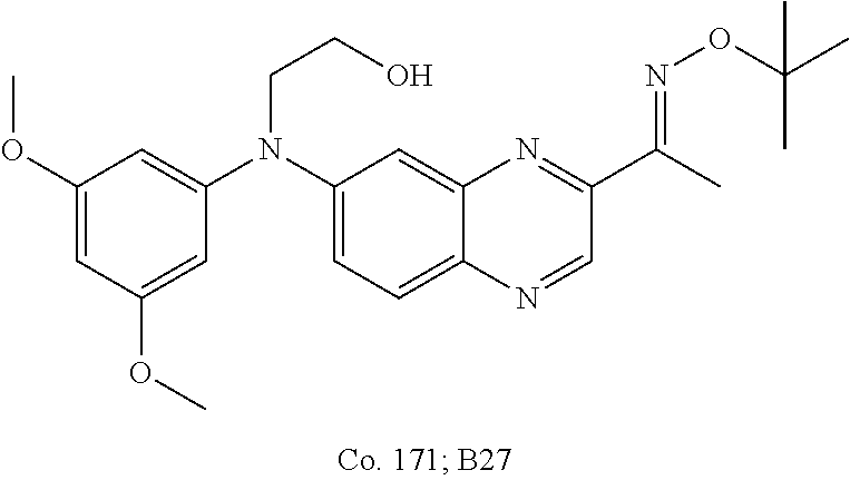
C1(OC)=CC(OC)=CC(N(C2=CC=C3C(=C2)N=C(C(C)=NOC(C)(C)C)C=N3)CCO)=C1
